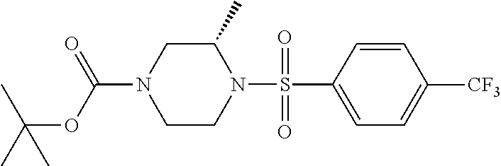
C1(C)CN(C(OC(C)(C)C)=O)CCN1S(=O)(=O)C1=CC=C([CF3])C=C1
